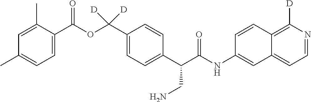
C1=C(C(OC(C2=CC=C(C(C(NC3=CC4=CC=NC([D])=C4C=C3)=O)CN)C=C2)([D])[D])=O)C(C)=CC(C)=C1
